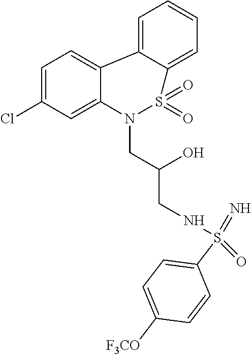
C1=C(Cl)C=C2C(=C1)C1=CC=CC=C1S(=O)(=O)N2CC(CNS(=N)(=O)C1=CC=C([F3CO])C=C1)O
